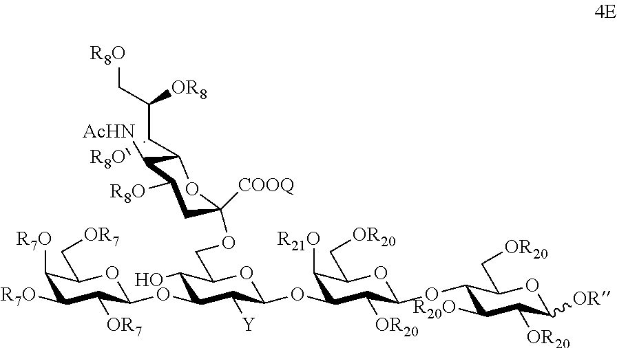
C(C1C([AcHN])C([R8O])CC([COOQ])(OCC2C(O)C(OC3C([OR7])C([R7O])C([R7O])C(C[OR7])O3)C([Y])C(OC3C([R21O])C(C[OR20])OC(OC4C([R20O])C([OR20])C([OR])OC4C[OR20])C3[OR20])O2)O1)(C([OR8])C[R8O])[R8O]
